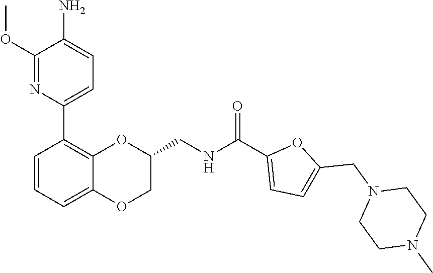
C1(C2=C3OC(CNC(C4=CC=C(CN5CCN(C)CC5)O4)=O)COC3=CC=C2)=CC=C(N)C(OC)=N1
